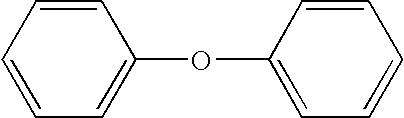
O(C1=CC=CC=C1)C1=CC=CC=C1
